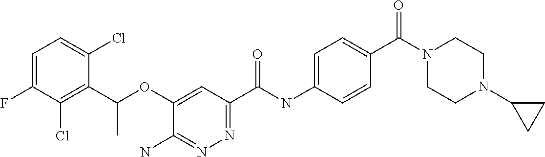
C1=C(F)C(Cl)=C(C(OC2=CC(C(NC3=CC=C(C(N4CCN(C5CC5)CC4)=O)C=C3)=O)=NN=C2N)C)C(Cl)=C1
